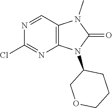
C12=C(C=NC(Cl)=N1)N(C)C(=O)N2C1COCCC1
